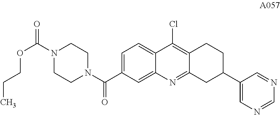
C1=C(C(N2CCN(C(=O)OCCC)CC2)=O)C=C2C(=C1)C(Cl)=C1C(=N2)CC(C2=CN=CN=C2)CC1
